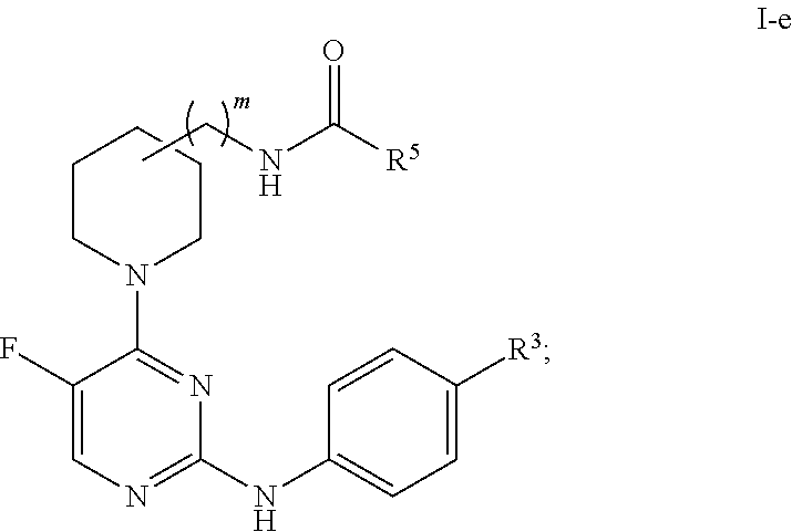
CCNC([R5])=O.C1CN(C2=NC(NC3=CC=C([R3])C=C3)=NC=C2F)CCC1
